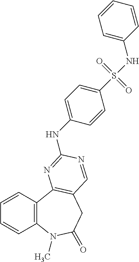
C1=CC2=C(C=C1)C1=C(CC(=O)N2C)C=NC(NC2=CC=C(S(=O)(=O)NC3=CC=CC=C3)C=C2)=N1
